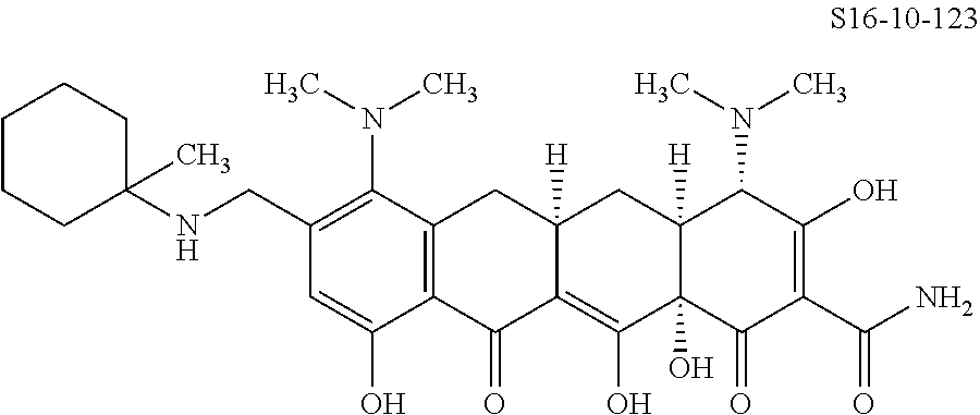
C1(CNC2(C)CCCCC2)=C(N(C)C)C2=C(C(O)=C1)C(=O)C1=C(O)C3(O)C([H])(CC1([H])C2)C(N(C)C)C(O)=C(C(N)=O)C3=O
